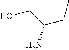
NC(CC)CO
